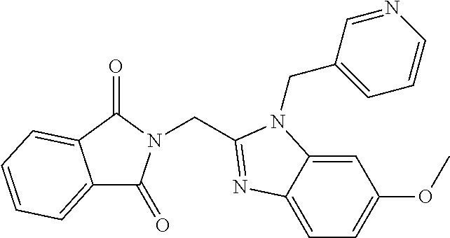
C1=C2C(=CC=C1OC)N=C(CN1C(=O)C3=CC=CC=C3C1=O)N2CC1=CC=CN=C1
